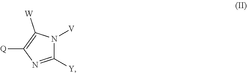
N1([V])C([Y])=NC([Q])=C1[W]
